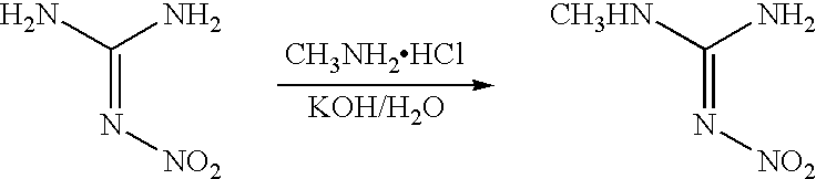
NC(N)=N[NO2].[KOH/H2O].[CH3NH2HCl].[CH3HN]C(N)=N[NO2]
